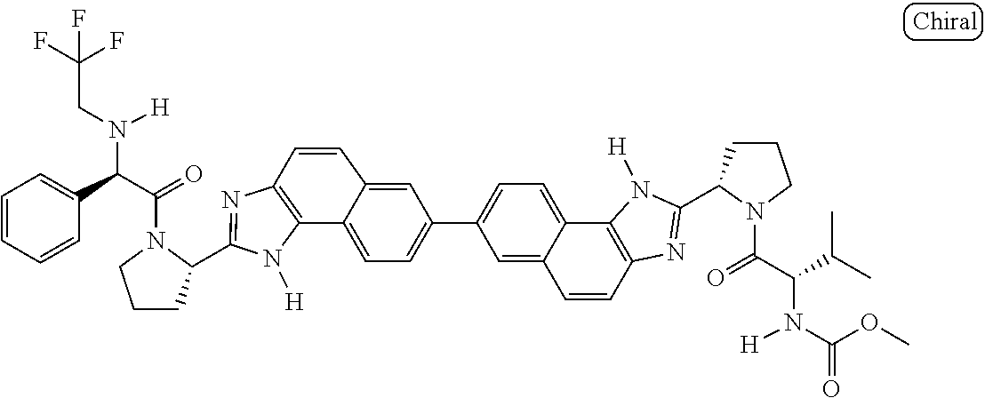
C12=C(N=C(C3CCCN3C(=O)C(C3=CC=CC=C3)N([H])CC(F)(F)F)N1[H])C=CC1=CC(C3=CC=C4C5=C(N=C(C6CCCN6C(=O)C(C(C)C)N([H])C(OC)=O)N5[H])C=CC4=C3)=CC=C21
